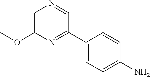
C1(C2=NC(OC)=CN=C2)=CC=C(N)C=C1
